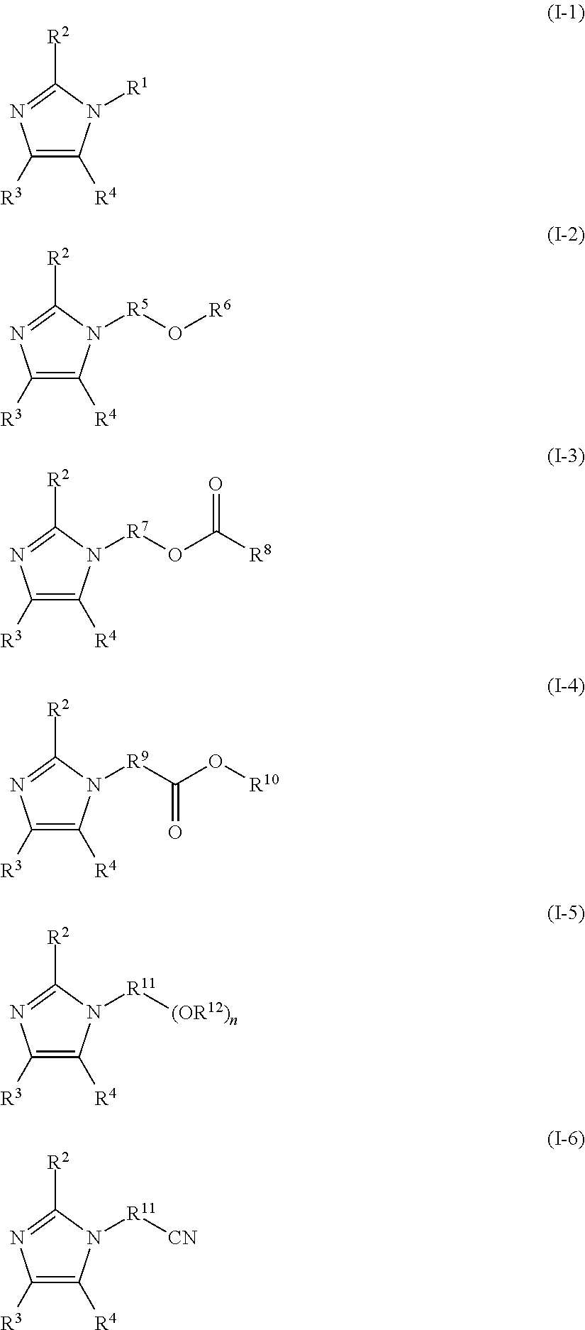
C1([R3])=C([R4])N([R1])C([R2])=N1.C1([R3])=C([R4])N([R5]O[R6])C([R2])=N1.C1([R3])=C([R4])N([R7]OC([R8])=O)C([R2])=N1.C1([R3])=C([R4])N([R9]C(O[R10])=O)C([R2])=N1.C1([R3])=C([R4])N([R11][(OR12)n])C([R2])=N1.C1([R3])=C([R4])N([R11][CN])C([R2])=N1
